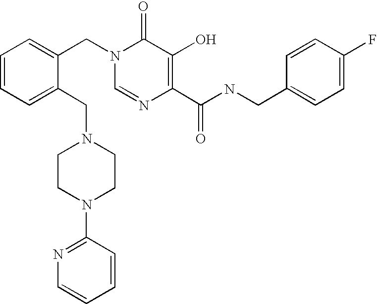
C1=C(CN2CCN(C3=NC=CC=C3)CC2)C(CN2C=NC(C(NCC3=CC=C(F)C=C3)=O)=C(O)C2=O)=CC=C1
